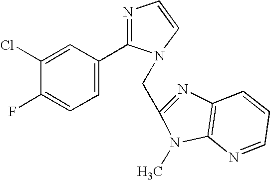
C1=C(Cl)C(F)=CC=C1C1=NC=CN1CC1=NC2=C(N1C)N=CC=C2
